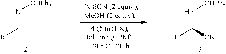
[R]C=N[CHPh2].[R]C(N[CHPh2])[CN]
